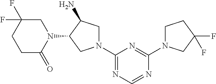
N1(C2=NC=NC(N3CCC(F)(F)C3)=N2)CC(N)C(N2CC(F)(F)CCC2=O)C1
